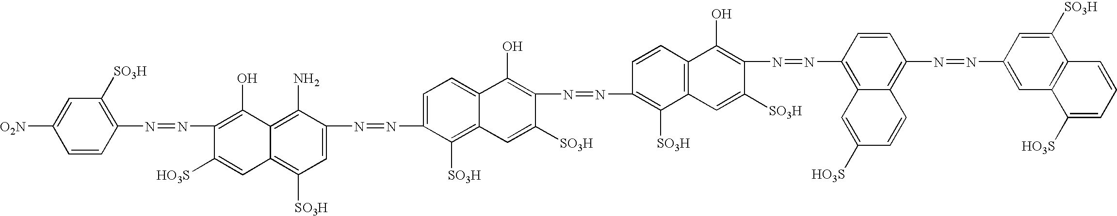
C1=CC(N=NC2=C(O)C3=C(N)C(N=NC4=CC=C5C(=C4[SO3H])C=C([SO3H])C(N=NC4=C([SO3H])C6=C(C=C4)C(O)=C(N=NC4=C7C(=C(N=NC8=CC9=C(C([SO3H])=C8)C=CC=C9[HO3S])C=C4)C=CC([HO3S])=C7)C([SO3H])=C6)=C5O)=CC([SO3H])=C3C=C2[HO3S])=C([SO3H])C=C1[O2N]
